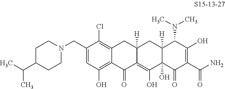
C1(CN2CCC(C(C)C)CC2)=CC(O)=C2C(=C1Cl)CC1([H])C(=C(O)C3(O)C([H])(C1)C(N(C)C)C(O)=C(C(N)=O)C3=O)C2=O
